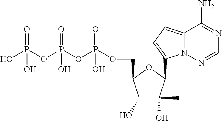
O=P(OP(=O)(OP(=O)(OCC1C(O)C(O)(C)C(C2=CC=C3N2N=CN=C3N)O1)O)O)(O)O
